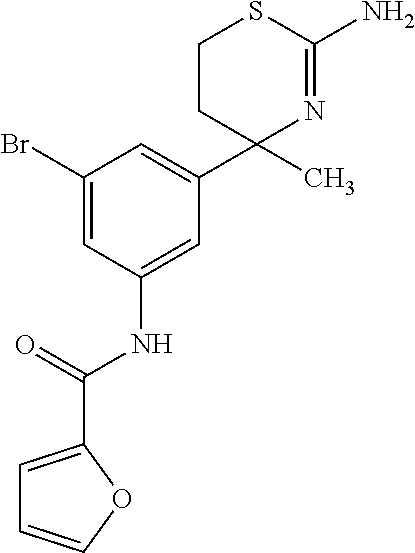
C1=C(C(=O)NC2=CC(C3(C)N=C(N)SCC3)=CC(Br)=C2)OC=C1
